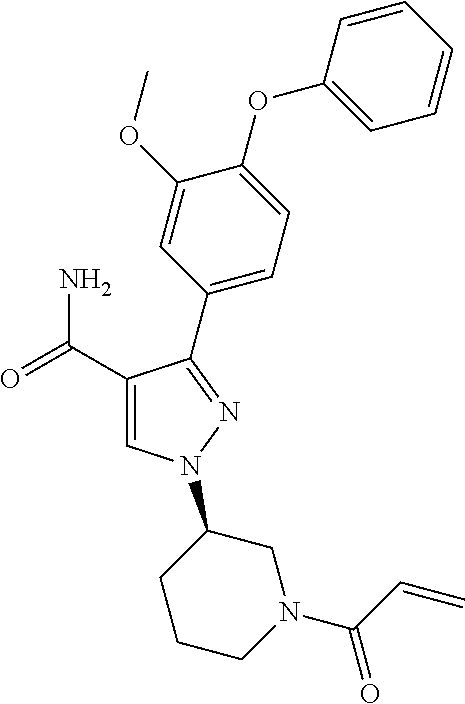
C1(C(=O)N)=CN(C2CCCN(C(C=C)=O)C2)N=C1C1=CC=C(OC2=CC=CC=C2)C(OC)=C1
